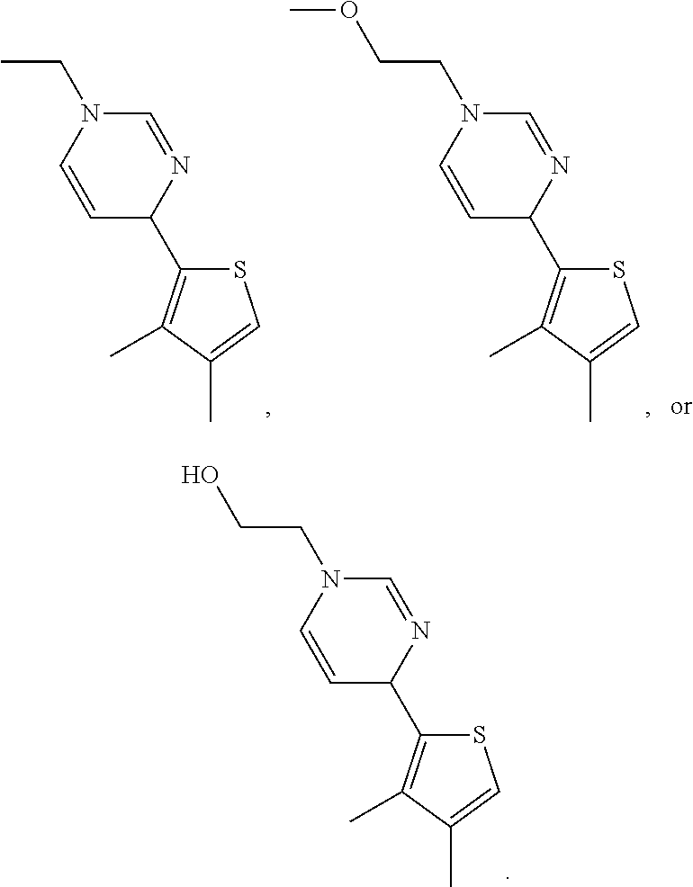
C1=NC(C2=C(C)C(C)=CS2)C=CN1CC.C1=NC(C2=C(C)C(C)=CS2)C=CN1CCOC.C1=NC(C2=C(C)C(C)=CS2)C=CN1CCO
